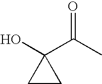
OC1(C(C)=O)CC1
